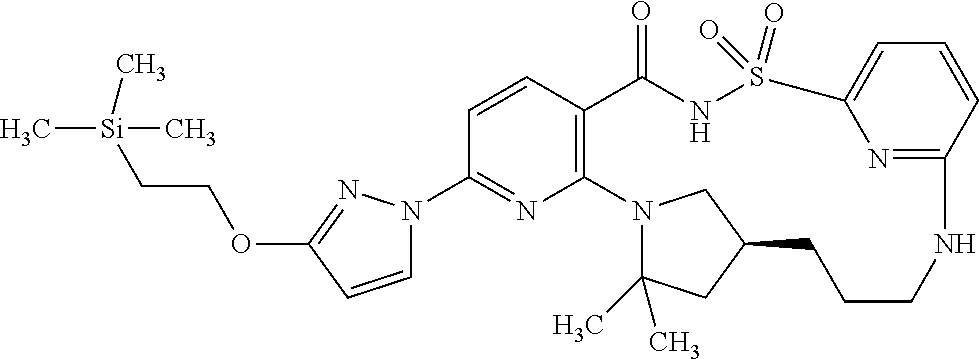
C1=CC2=C(N=C1N1C=CC(OCC[Si](C)(C)C)=N1)N1C(C)(C)CC(CCCNC3=NC(=CC=C3)S(=O)(=O)NC2=O)C1
